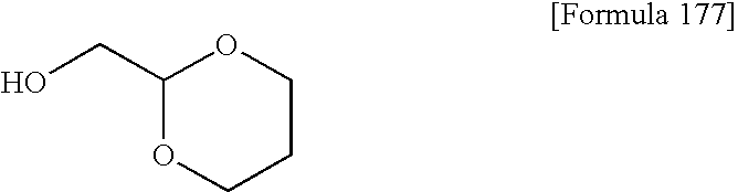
C1(CO)OCCCO1
